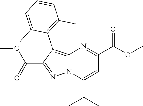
C12=C(C3=C(C)C=CC=C3C)C(C(=O)OC)=NN1C(C(C)C)=CC(C(OC)=O)=N2
